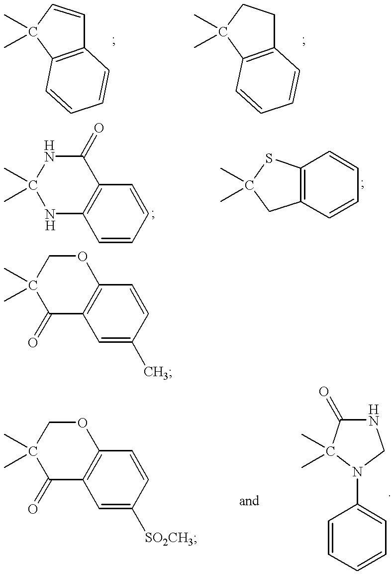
C12=C(C(C)(C)C=C1)C=CC=C2.C12=C(C(C)(C)CC1)C=CC=C2.C12=C(C=CC=C1)NC(C)(C)NC2=O.C12=C(C=CC=C1)CC(C)(C)S2.C12=C(C=C([SO2CH3])C=C1)C(=O)C(C)(C)CO2.C12=C(C=C(C)C=C1)C(=O)C(C)(C)CO2.N1C(=O)C(C)(C)N(C2=CC=CC=C2)C1
